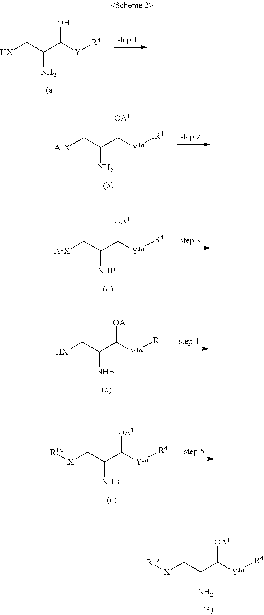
[HX]CC(C([Y][R4])O)N.[A1X]CC(C([Y1a][R4])[OA1])N.[A1X]CC(C([Y1a][R4])[OA1])[NHB].[HX]CC(C([Y1a][R4])[OA1])[NHB].[X](CC(C([Y1a][R4])[OA1])[NHB])[R1a].[X](CC(C([Y1a][R4])[OA1])N)[R1a]
